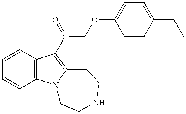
C1=CC=CC2=C1C(C(COC1=CC=C(CC)C=C1)=O)=C1N2CCNCC1
